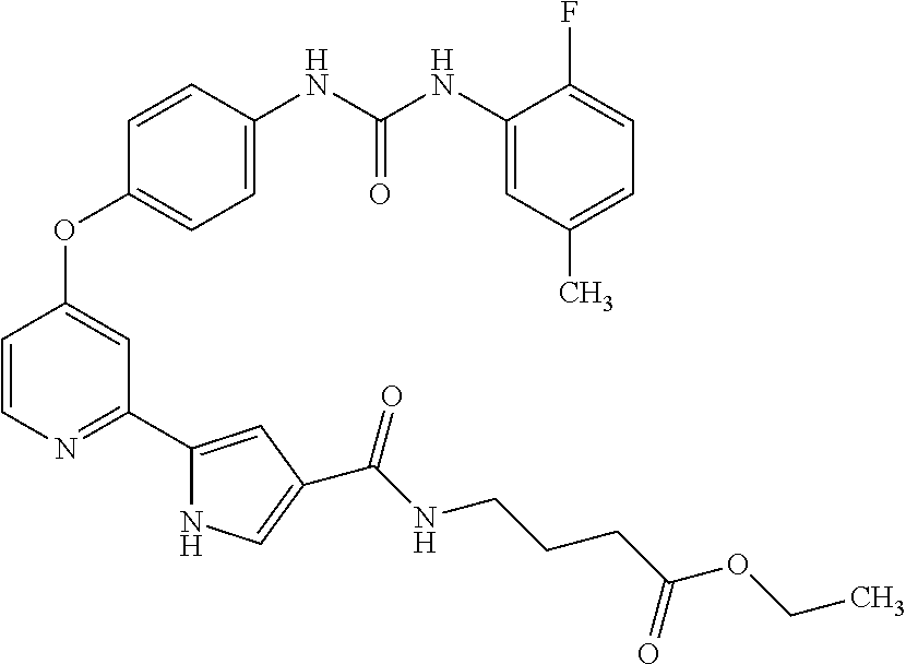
C1=C(NC(NC2=CC(C)=CC=C2F)=O)C=CC(OC2=CC(C3=CC(C(NCCCC(OCC)=O)=O)=CN3)=NC=C2)=C1
